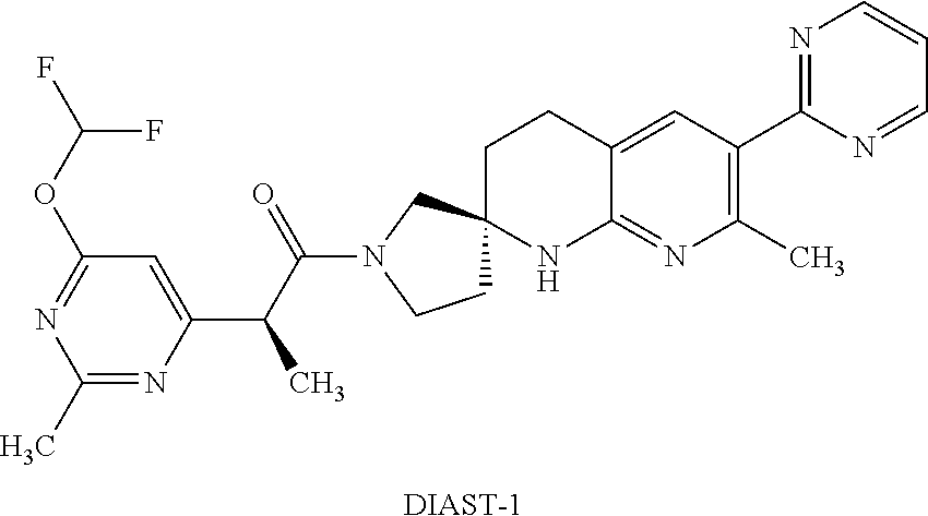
C1(C)=NC(C(C(N2CCC3(C2)CCC2=CC(C4=NC=CC=N4)=C(C)N=C2N3)=O)C)=CC(OC(F)F)=N1.[DIAST-1]
